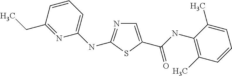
C1=C(C(NC2=C(C)C=CC=C2C)=O)SC(NC2=CC=CC(CC)=N2)=N1
